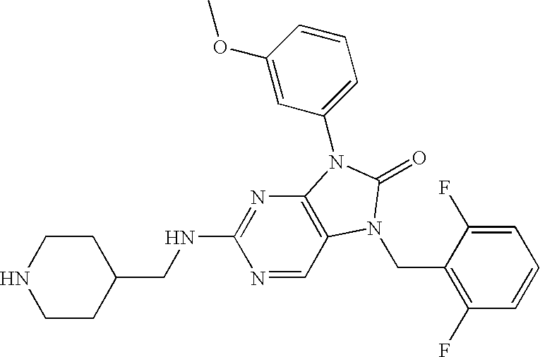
N1=CC2=C(N=C1NCC1CCNCC1)N(C1=CC=CC(OC)=C1)C(=O)N2CC1=C(F)C=CC=C1F
